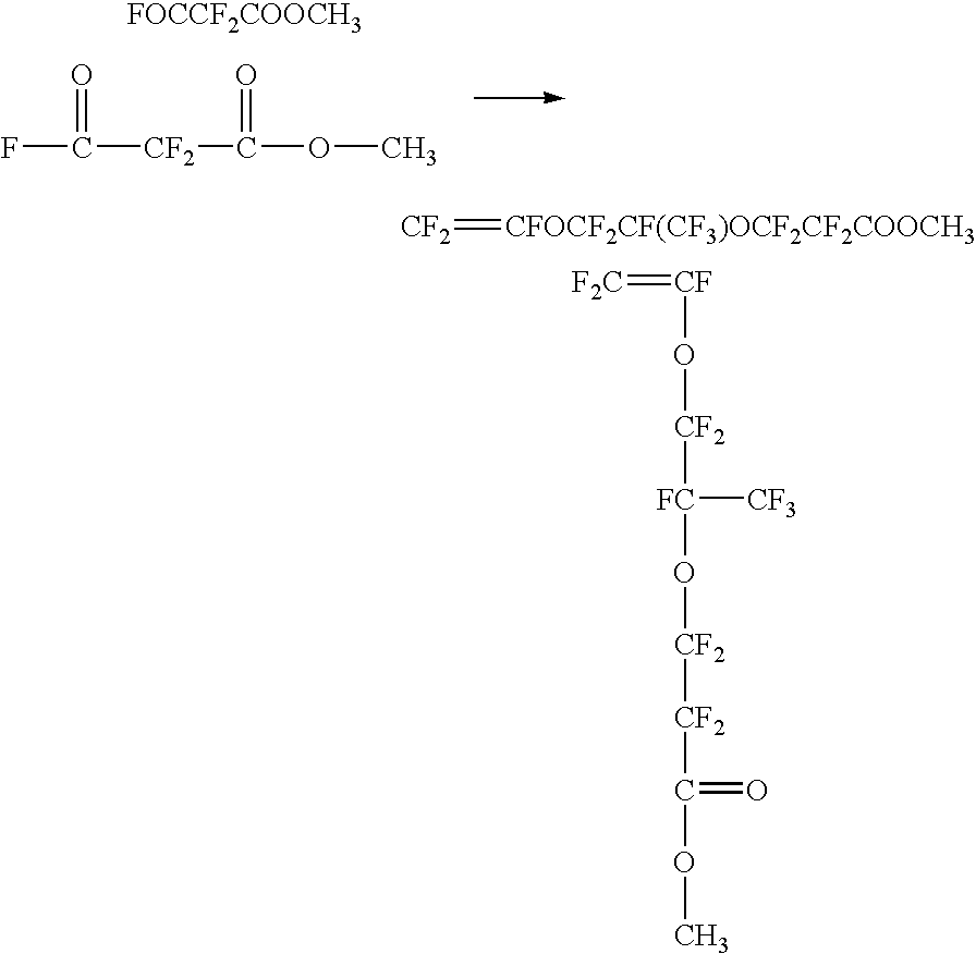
FC([CF2]C(OC)=O)=O.[FOCCF2COOCH3].[F2C]=[CF]O[CF2][FC](O[CF2][CF2]C(OC)=O)[CF3].[CF2]=[CFOCF2CF(CF3)OCF2CF2COOCH3]
